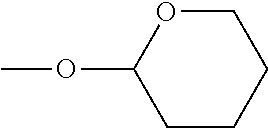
COC1CCCCO1
